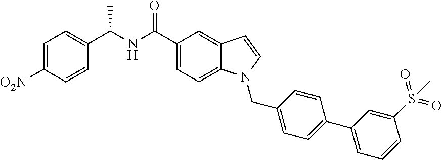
C1=C([O2N])C=CC(C(NC(C2=CC=C3C(=C2)C=CN3CC2=CC=C(C3=CC=CC(S(=O)(=O)C)=C3)C=C2)=O)C)=C1
